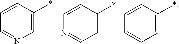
C1=CC=C(*)C=C1.C1=NC=C(*)C=C1.N1=CC=C(*)C=C1
